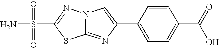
C12=NC(C3=CC=C(C(=O)O)C=C3)=CN1N=C(S(=O)(=O)N)S2
